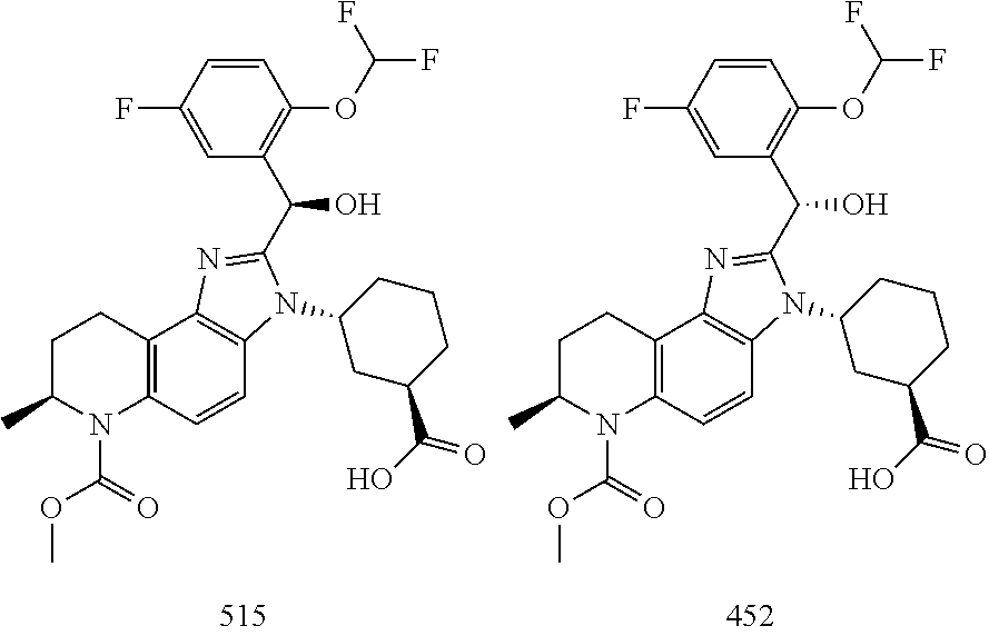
C12=C(CCC(C)N1C(OC)=O)C1=C(C=C2)N(C2CC(C(=O)O)CCC2)C(C(O)C2=C(OC(F)F)C=CC(F)=C2)=N1.C12=C(CCC(C)N1C(OC)=O)C1=C(C=C2)N(C2CC(C(=O)O)CCC2)C(C(O)C2=C(OC(F)F)C=CC(F)=C2)=N1
